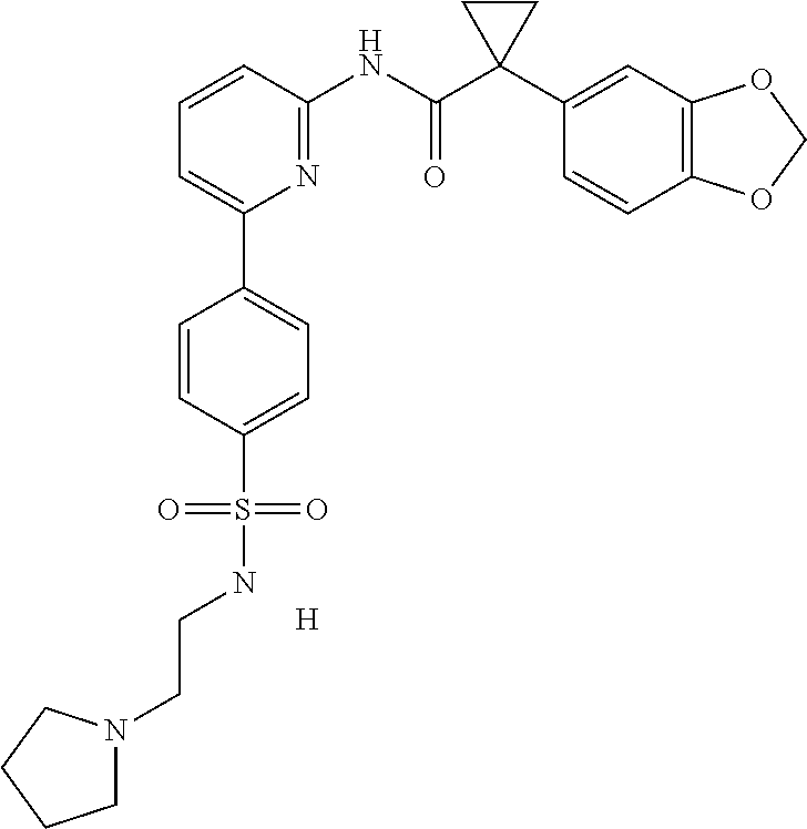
C1=CC(NC(C2(C3=CC4=C(C=C3)OCO4)CC2)=O)=NC(C2=CC=C(S(NCCN3CCCC3)(=O)=O)C=C2)=C1.[H]
